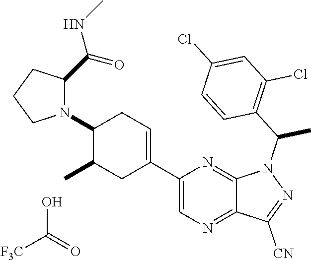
C1(C2=CCC(N3C(C(NC)=O)CCC3)C(C)C2)=CN=C2C(=N1)N(C(C1=C(Cl)C=C(Cl)C=C1)C)N=C2[CN].OC(=O)[F3C]
